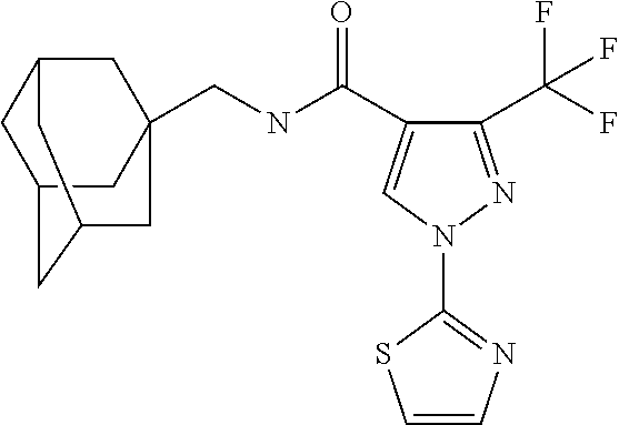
C(NC(=O)C1=CN(C2=NC=CS2)N=C1C(F)(F)F)C12CC3CC(CC(C1)C3)C2
